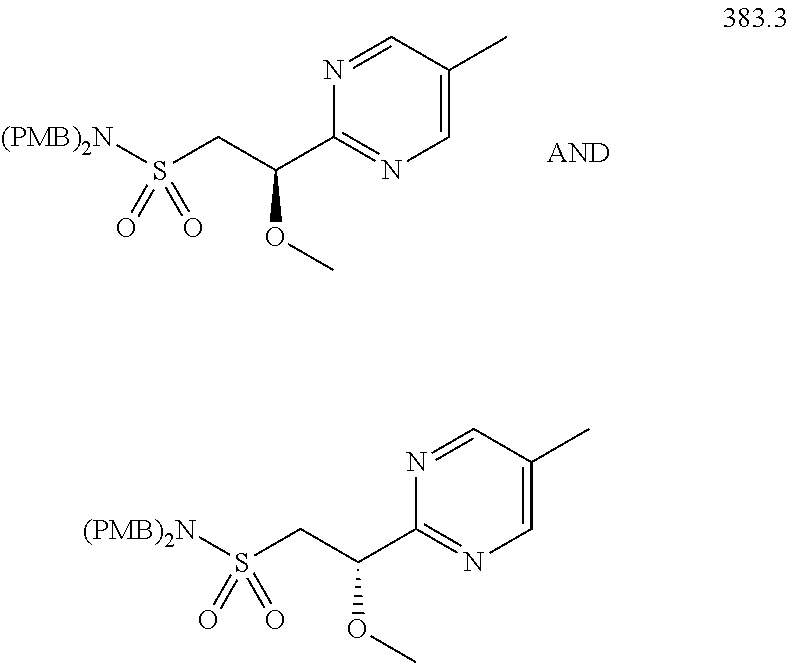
[(PMB)2N]S(CC(C1=NC=C(C)C=N1)OC)(=O)=O.[(PMB)2N]S(CC(C1=NC=C(C)C=N1)OC)(=O)=O
